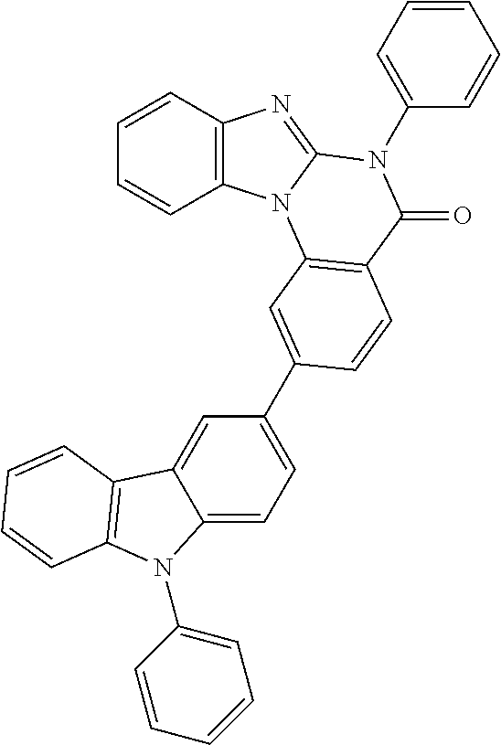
C1=CC2=C(C=C1)N1C(=N2)N(C2=CC=CC=C2)C(=O)C2=C1C=C(C1=CC=C3C(=C1)C1=C(N3C3=CC=CC=C3)C=CC=C1)C=C2
